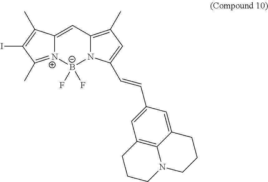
C12=CC3=C(C)C=C(C=CC4=CC5=C6C(=C4)CCCN6CCC5)N3[B-](F)(F)[N+]1=C(C)C(I)=C2C
